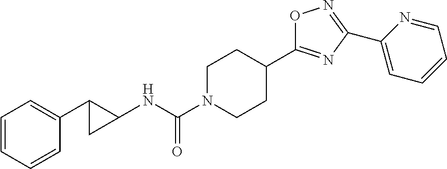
C1=CC=CC(C2C(NC(N3CCC(C4=NC(C5=CC=CC=N5)=NO4)CC3)=O)C2)=C1
